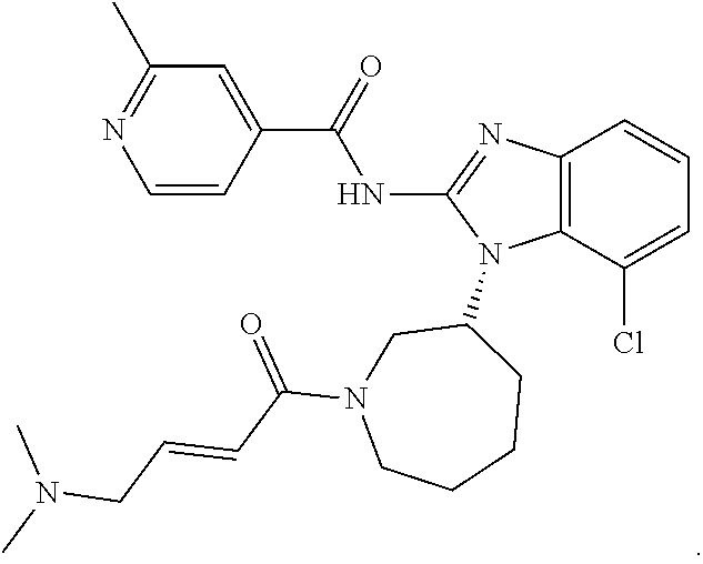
C1(C)=NC=CC(C(=O)NC2=NC3=C(N2C2CN(C(C=CCN(C)C)=O)CCCC2)C(Cl)=CC=C3)=C1
